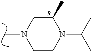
C1CN(C(C)C)C(C)CN1C.[R]
